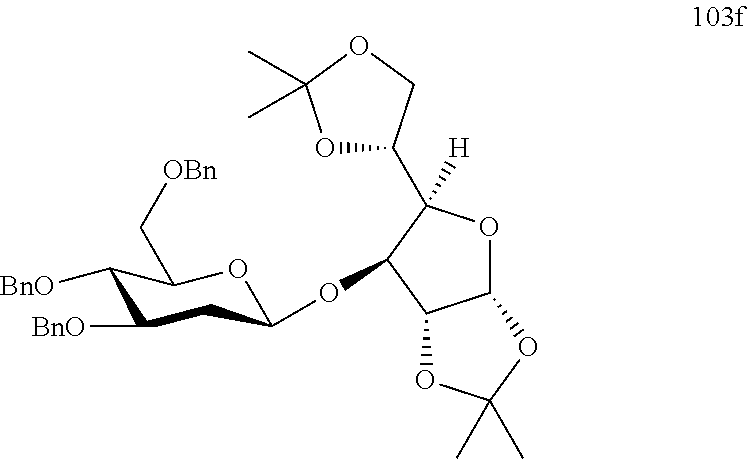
C1([BnO])C([BnO])CC(OC2C(C3OC(C)(C)OC3)([H])OC3C2OC(C)(C)O3)OC1C[OBn]
